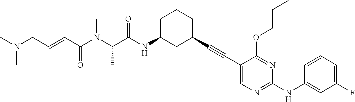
CN(CC=CC(N(C(C(NC1CC(C#CC2=CN=C(NC3=CC(F)=CC=C3)N=C2OCCC)CCC1)=O)C)C)=O)C
